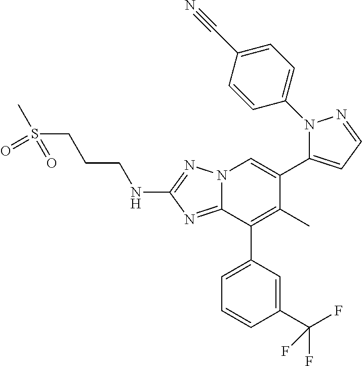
N12C(=NC(NCCCS(C)(=O)=O)=N1)C(C1=CC=CC(C(F)(F)F)=C1)=C(C)C(C1=CC=NN1C1=CC=C(C#N)C=C1)=C2
